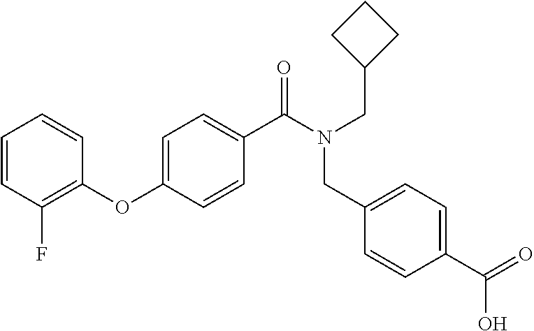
C1=CC(F)=C(OC2=CC=C(C(N(CC3CCC3)CC3=CC=C(C(=O)O)C=C3)=O)C=C2)C=C1
